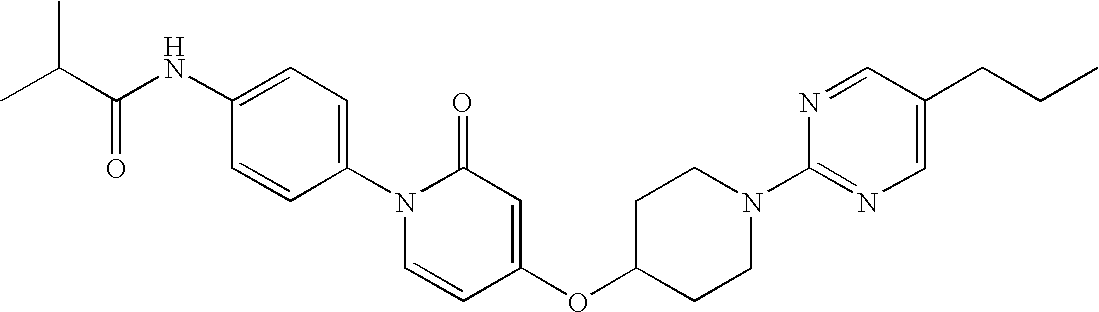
C1(NC(C(C)C)=O)=CC=C(N2C=CC(OC3CCN(C4=NC=C(CCC)C=N4)CC3)=CC2=O)C=C1
